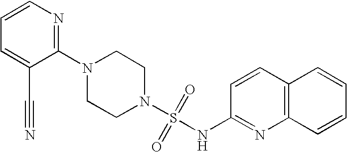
N1(C2=NC=CC=C2C#N)CCN(S(=O)(=O)NC2=NC3=C(C=C2)C=CC=C3)CC1
